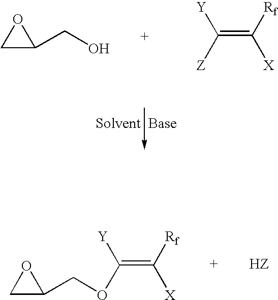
C(=C([Rf])[X])([Y])OCC1CO1.C1C(CO)O1.C(=C([Rf])[X])([Z])[Y]
